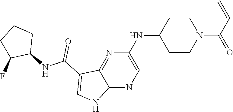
N(C1CCN(C(C=C)=O)CC1)C1=CN=C2C(=N1)C(C(NC1CCCC1F)=O)=CN2
